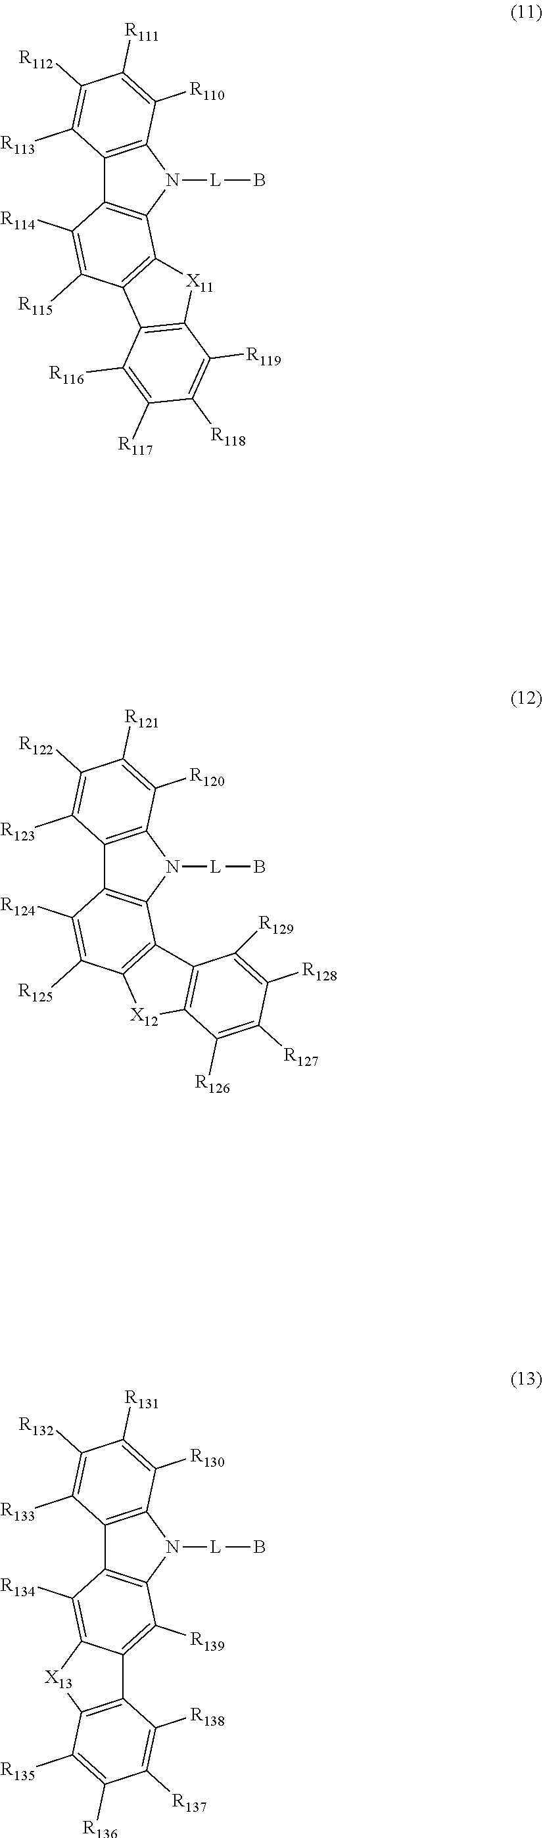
C12=C(N([L]B)C3=C1C([R114])=C([R115])C1=C3[X11]C3=C1C([R116])=C([R117])C([R118])=C3[R119])C([R110])=C([R111])C([R112])=C2[R113].C12=C(N([L]B)C3=C1C([R124])=C([R125])C1=C3C3=C([X12]1)C([R126])=C([R127])C([R128])=C3[R129])C([R120])=C([R121])C([R122])=C2[R123].C12=C(N([L]B)C3=C1C([R134])=C1C(=C3[R139])C3=C([X13]1)C([R135])=C([R136])C([R137])=C3[R138])C([R130])=C([R131])C([R132])=C2[R133]
